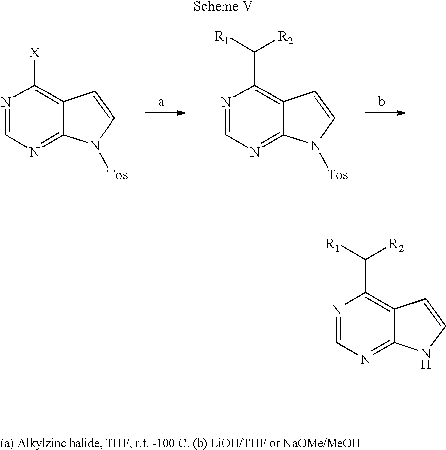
N1=CN=C2C(=C1C([R1])[R2])C=CN2.N1=CN=C2C(=C1[X])C=CN2[Tos].N1=CN=C2C(=C1C([R1])[R2])C=CN2[Tos]
